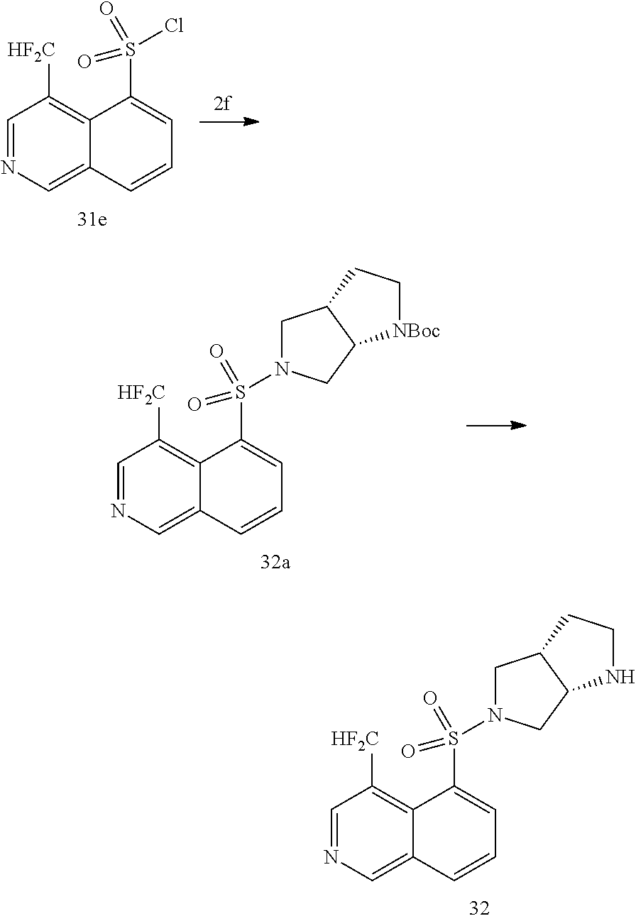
C1=NC=C2C(=C1[HF2C])C(S(Cl)(=O)=O)=CC=C2.C1=NC=C2C(=C1[HF2C])C(S(=O)(=O)N1CC3C(C1)NCC3)=CC=C2.C1=NC=C2C(=C1[HF2C])C(S(=O)(=O)N1CC3C(C1)[NBoc]CC3)=CC=C2
